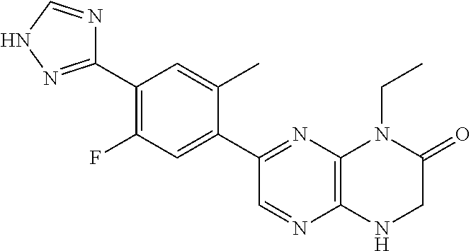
C1(C2=NC3=C(N=C2)NCC(=O)N3CC)=CC(F)=C(C2=NNC=N2)C=C1C
